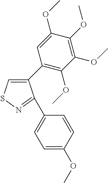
C1(C2=C(OC)C(OC)=C(OC)C(OC)=C2)=CSN=C1C1=CC=C(OC)C=C1
